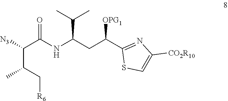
C(C1=NC([CO2R10])=CS1)(CC(NC(C(C(C[R6])C)[N3])=O)C(C)C)[OPG1]
